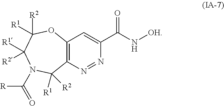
C12=C(N=NC(C(N[OH])=O)=C1)C([R1])([R2])N(C([R])=O)C([R2])([R1])C([R1])([R2])O2
